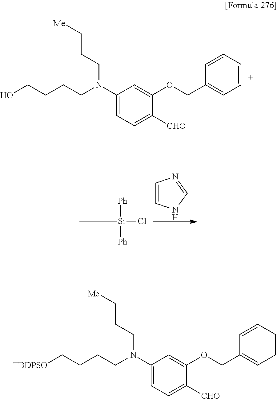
OCCCCN(CCC[Me])C1=CC=C([CHO])C(OCC2=CC=CC=C2)=C1.C1=CNC=N1.CC(C)(C)[Si](Cl)([Ph])[Ph].[TBDPSO]CCCCN(CCC[Me])C1=CC=C([CHO])C(OCC2=CC=CC=C2)=C1
